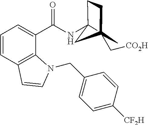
C1=CC2=C(C(C(NC34CCC(C[CO2H])(C3)C4)=O)=C1)N(CC1=CC=C([CF2H])C=C1)C=C2
